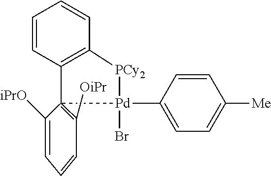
C12(=C([OiPr])C=CC=C1[iPrO])[Pd](Br)(C1=CC=C([Me])C=C1)[PCy2]C1=C2C=CC=C1
